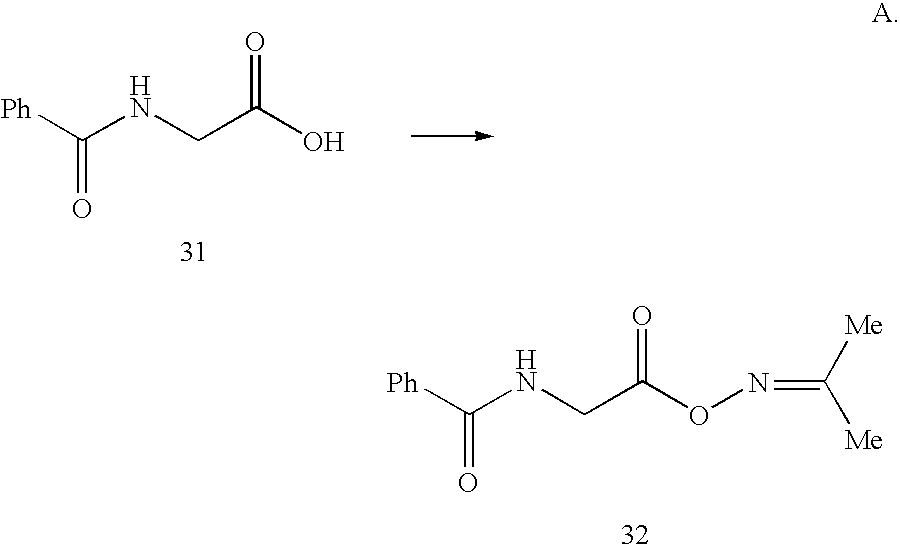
[Ph]C(NCC(O)=O)=O.[Ph]C(NCC(ON=C([Me])[Me])=O)=O
